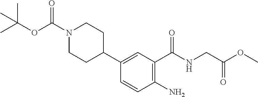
C1=CC(N)=C(C(NCC(OC)=O)=O)C=C1C1CCN(C(OC(C)(C)C)=O)CC1
